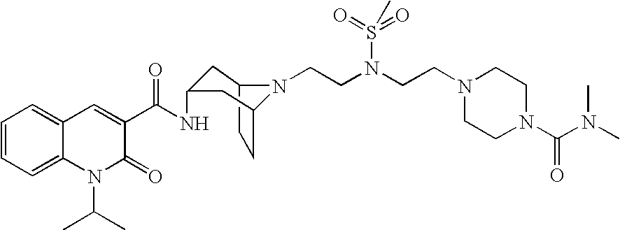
C12CCC(CC(NC(C3=CC4=CC=CC=C4N(C(C)C)C3=O)=O)C1)N2CCN(CCN1CCN(C(N(C)C)=O)CC1)S(=O)(=O)C
